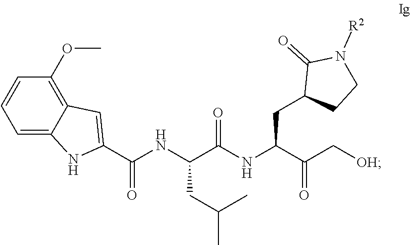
C1=C2C(=C(OC)C=C1)C=C(C(NC(C(NC(C(C[OH])=O)CC1CCN([R2])C1=O)=O)CC(C)C)=O)N2
